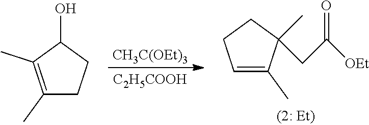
C1(C)=C(C)C(O)CC1.[CH3C(OEt)3].[C2H5COOH].C1=C(C)C(CC([OEt])=O)(C)CC1
